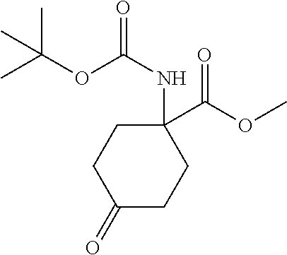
C1C(NC(=O)OC(C)(C)C)(C(OC)=O)CCC(=O)C1
